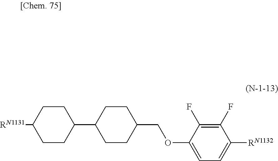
C1(COC2=CC=C([RN1132])C(F)=C2F)CCC(C2CCC([RN1131])CC2)CC1
